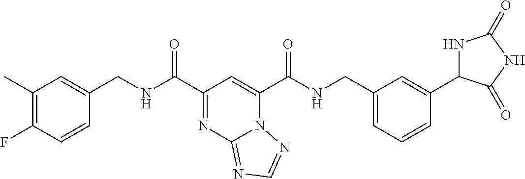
C1(C)=C(F)C=CC(CNC(C2=NC3=NC=NN3C(C(NCC3=CC=CC(C4NC(=O)NC4=O)=C3)=O)=C2)=O)=C1
